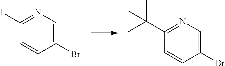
C1(Br)=CN=C(I)C=C1.C1(Br)=CN=C(C(C)(C)C)C=C1
